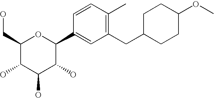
C1(CO)C(O)C(O)C(O)C(C2=CC(CC3CCC(OC)CC3)=C(C)C=C2)O1
